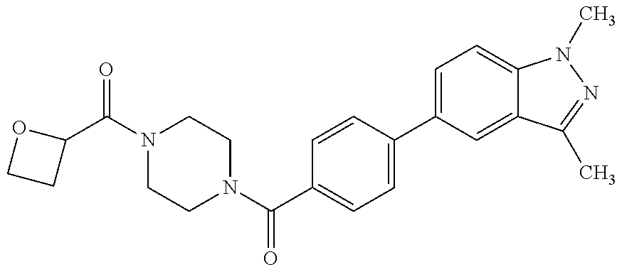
C1(C(=O)N2CCN(C(=O)C3=CC=C(C4=CC=C5C(=C4)C(C)=NN5C)C=C3)CC2)OCC1
